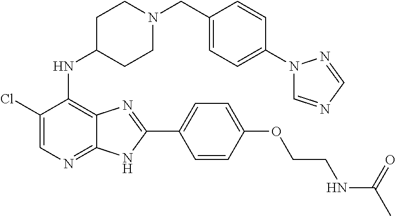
C1(Cl)=CN=C2C(=C1NC1CCN(CC3=CC=C(N4C=NC=N4)C=C3)CC1)N=C(C1=CC=C(OCCNC(C)=O)C=C1)N2
